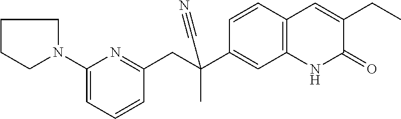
C1(CC(C2=CC3=C(C=C2)C=C(CC)C(=O)N3)(C)C#N)=NC(N2CCCC2)=CC=C1
